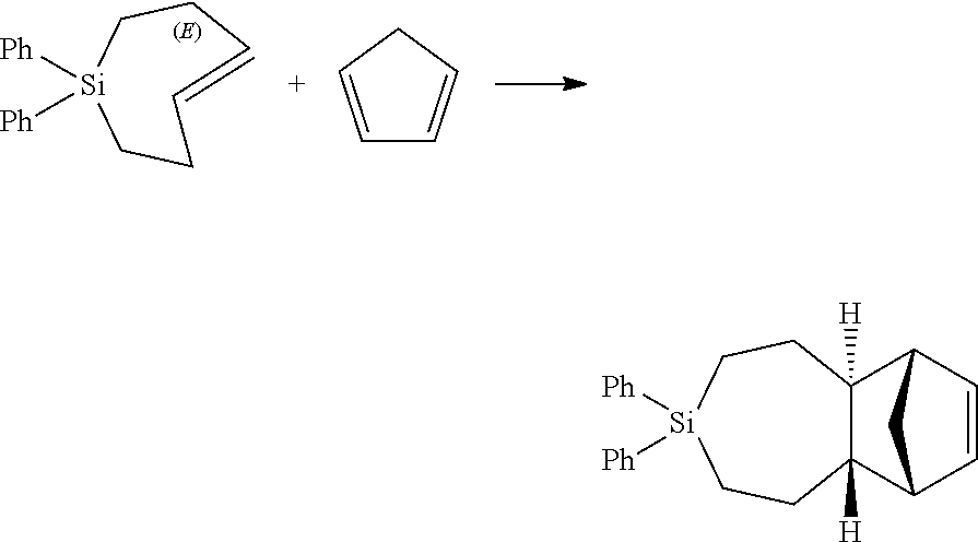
C1=CCC[Si]([Ph])([Ph])CC1.C1=CCC=C1.C12([H])C([H])(CC[Si]([Ph])([Ph])CC1)C1C=CC2C1
